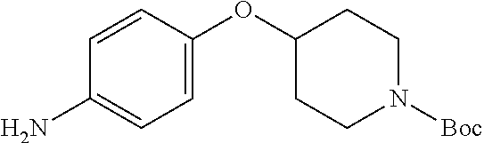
C1=C(OC2CCN([Boc])CC2)C=CC(N)=C1
